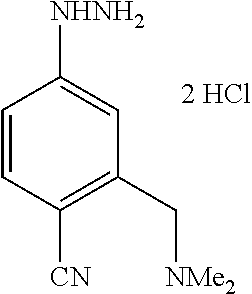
C1=CC([CN])=C(C[NMe2])C=C1[NHNH2]
